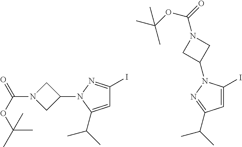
C1=C(C(C)C)N(C2CN(C(OC(C)(C)C)=O)C2)N=C1I.C1=C(I)N(C2CN(C(=O)OC(C)(C)C)C2)N=C1C(C)C
